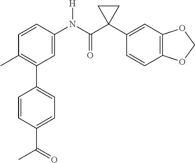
C1=C(N(C(C2(C3=CC4=C(C=C3)OCO4)CC2)=O)[H])C=CC(C)=C1C1=CC=C(C(C)=O)C=C1
